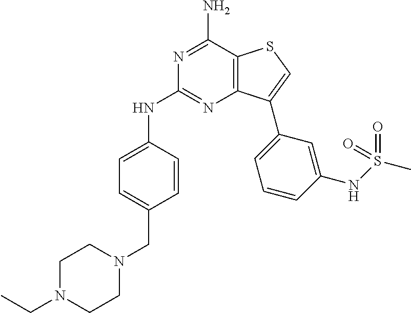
C1CN(CC2=CC=C(NC3=NC4=C(C(N)=N3)SC=C4C3=CC=CC(NS(C)(=O)=O)=C3)C=C2)CCN1CC
